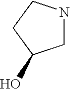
C1NCCC1O
